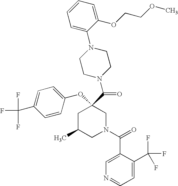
C1C(C)CN(C(=O)C2=CN=CC=C2C(F)(F)F)CC1(C(=O)N1CCN(C2=CC=CC=C2OCCOC)CC1)OC1=CC=C(C(F)(F)F)C=C1
